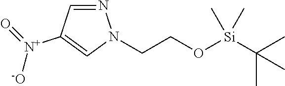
N1=CC([N+]([-O])=O)=CN1CCO[Si](C(C)(C)C)(C)C
